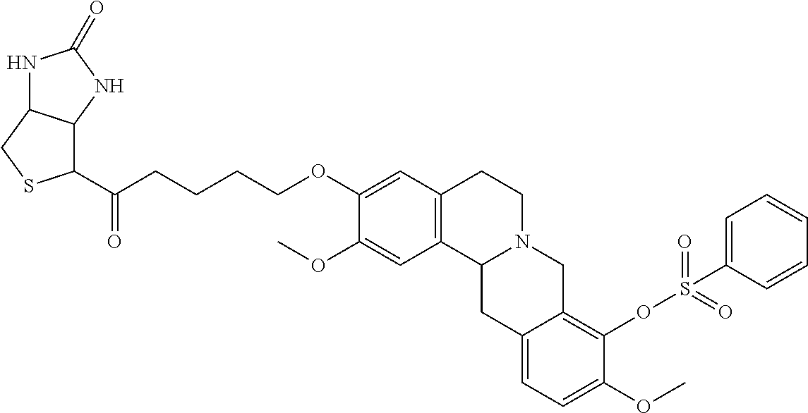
C1(OC)=CC2=C(C=C1OCCCCC(=O)C1C3C(CS1)NC(=O)N3)CCN1C2CC2=CC=C(OC)C(OS(C3=CC=CC=C3)(=O)=O)=C2C1
